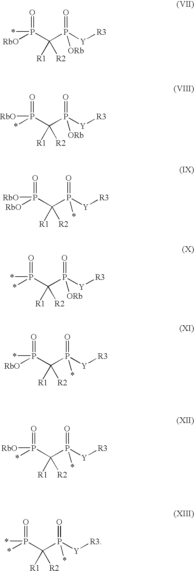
C(P([Y][R3])(=O)[ORb])(P(*)(=O)[RbO])([R1])[R2].C(P([Y][R3])(=O)[ORb])(P([RbO])(=O)*)([R1])[R2].C(P([Y][R3])(=O)*)(P([RbO])(=O)[RbO])([R1])[R2].C(P([Y][R3])(=O)[ORb])(P(*)(=O)*)([R1])[R2].C(P([Y][R3])(=O)*)(P(*)(=O)[RbO])([R1])[R2].C(P([Y][R3])(=O)*)(P([RbO])(=O)*)([R1])[R2].C(P([Y][R3])(=O)*)(P(*)(=O)*)([R1])[R2]
